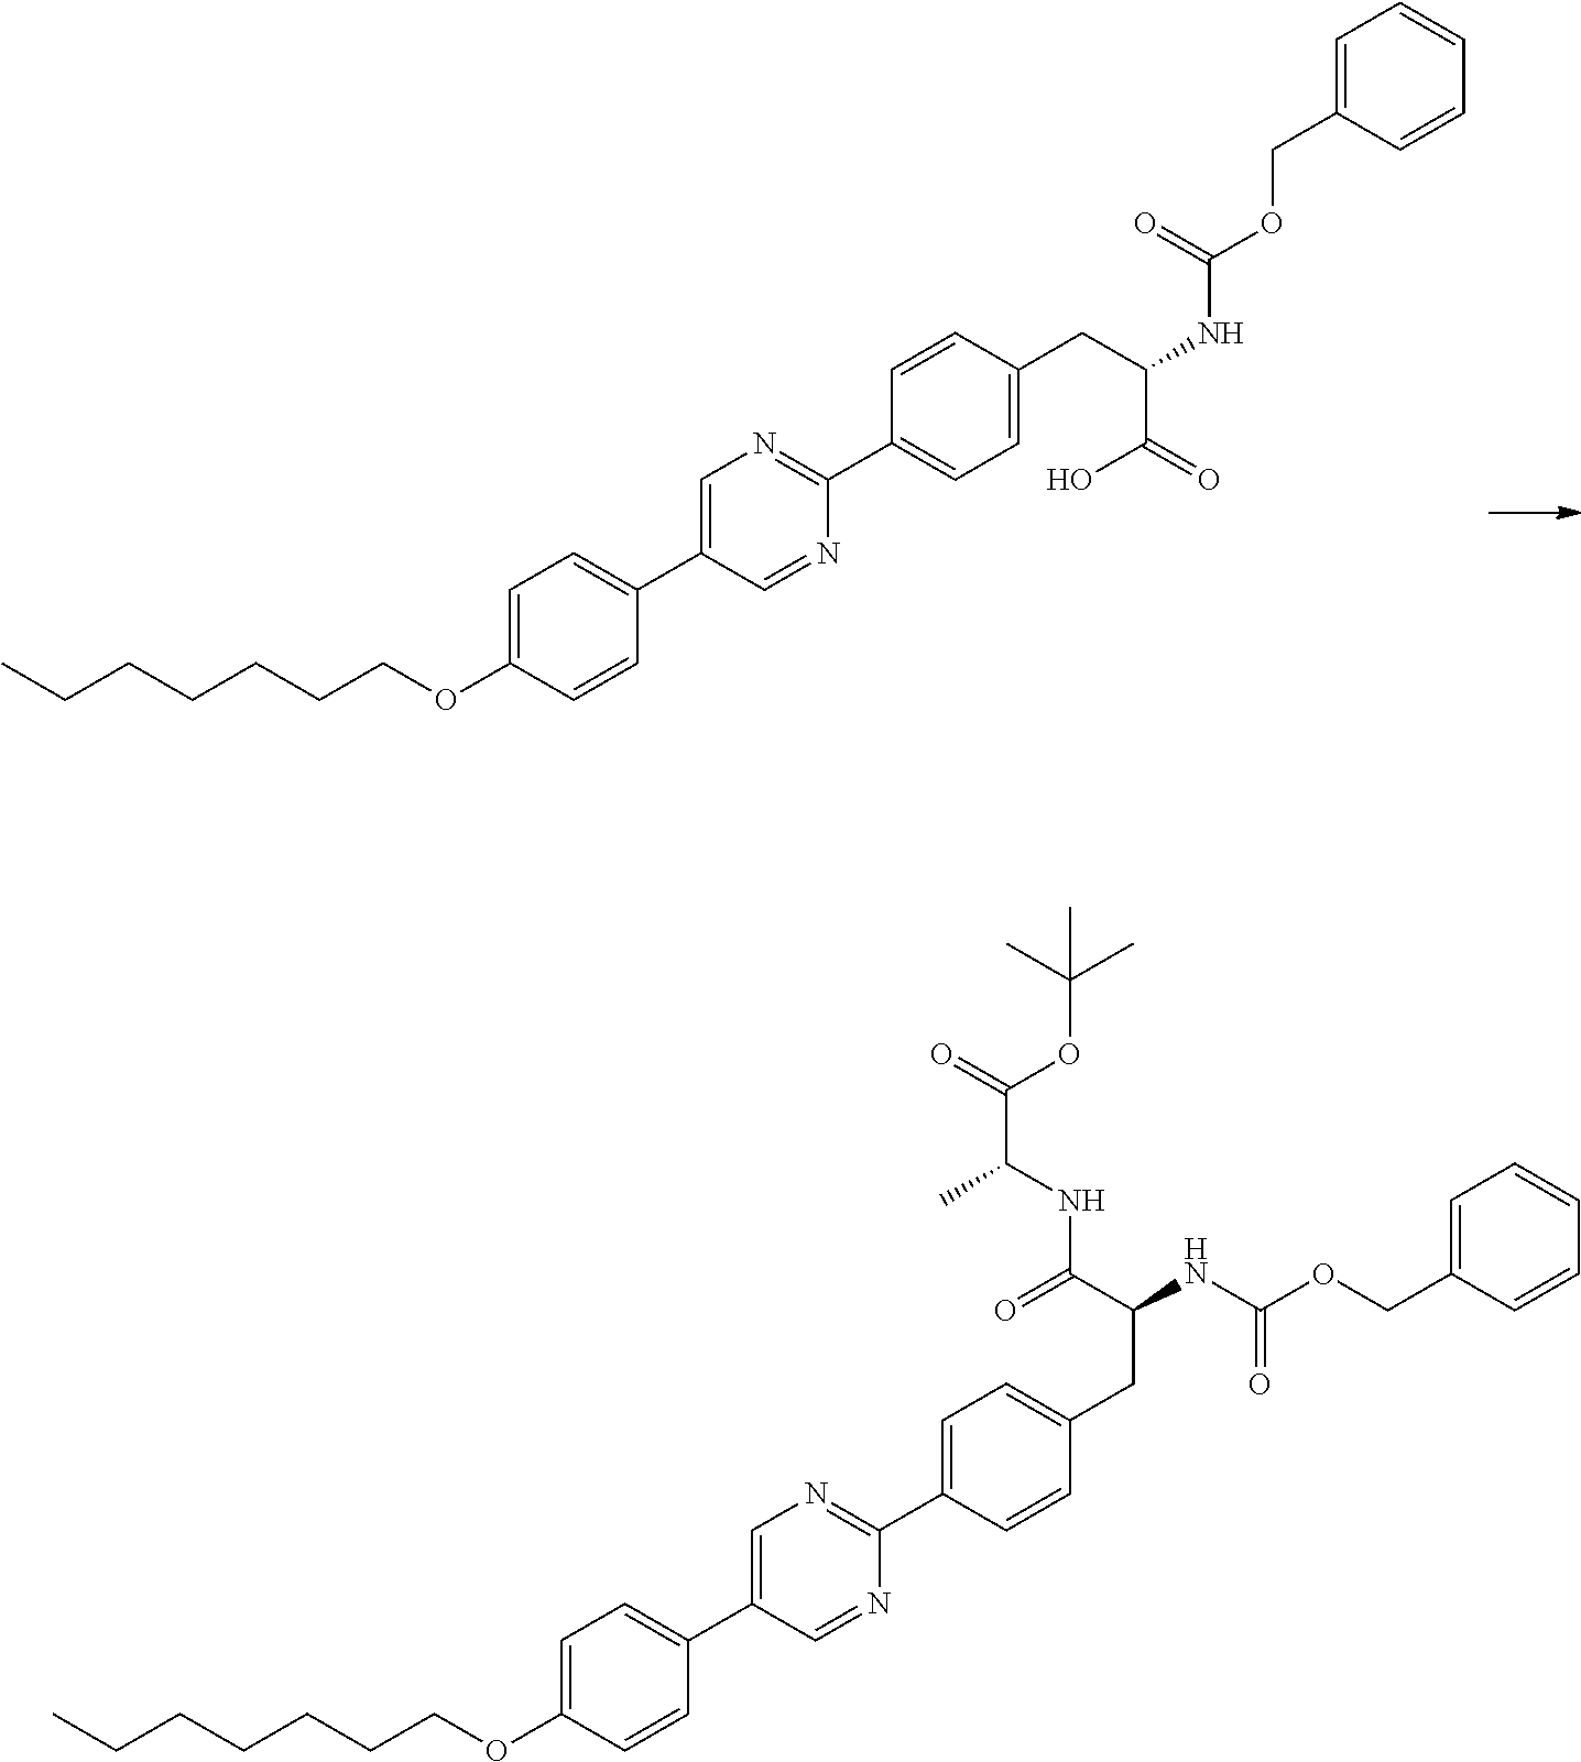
CCCCCCCOC1=CC=C(C2=CN=C(C3=CC=C(CC(C(O)=O)NC(=O)OCC4=CC=CC=C4)C=C3)N=C2)C=C1.CCCCCCCOC1=CC=C(C2=CN=C(C3=CC=C(CC(C(NC(C(=O)OC(C)(C)C)C)=O)NC(=O)OCC4=CC=CC=C4)C=C3)N=C2)C=C1
